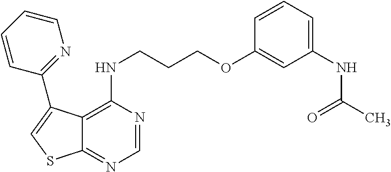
C1=NC(NCCCOC2=CC(NC(=O)C)=CC=C2)=C2C(=N1)SC=C2C1=NC=CC=C1
